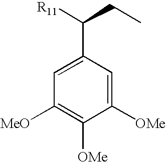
C1([MeO])=C([OMe])C([OMe])=CC(C([R11])CC)=C1
